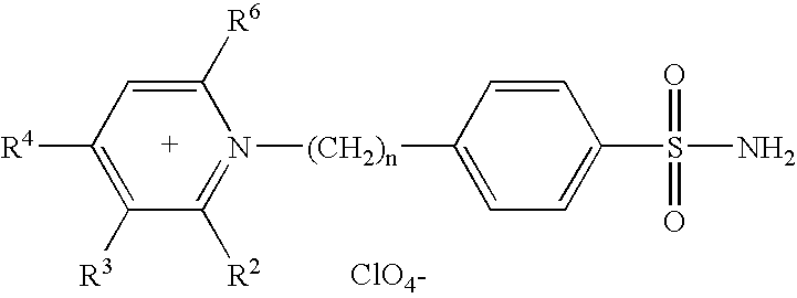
C1([R3])=C([R4])C=C([R6])N([(CH2)n]C2=CC=C(S(=O)(=O)N)C=C2)=C1[R2].[ClO4-]
